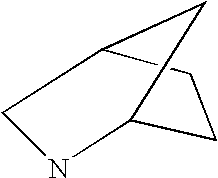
N1C2CCC(C1)C2
